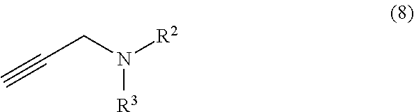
N([R3])(CC#C)[R2]
